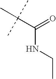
C(C(C)(C)C)(=O)NCC
